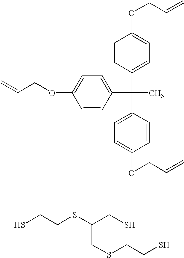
C1=CC(C(C)(C2=CC=C(OCC=C)C=C2)C2=CC=C(OCC=C)C=C2)=CC=C1OCC=C.SCCSC(CS)CSCCS
